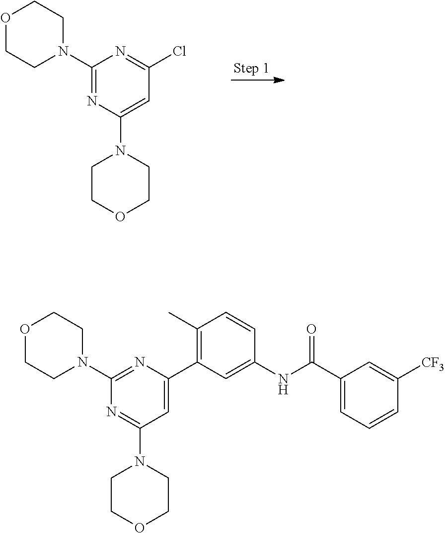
C1(N2CCOCC2)=NC(N2CCOCC2)=CC(Cl)=N1.C1(N2CCOCC2)=NC(C2=C(C)C=CC(NC(C3=CC=CC([CF3])=C3)=O)=C2)=CC(N2CCOCC2)=N1
